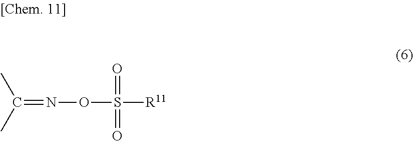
C(=NOS(=O)(=O)[R11])(C)C
